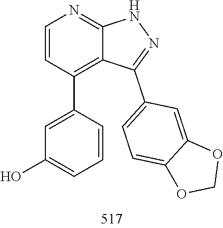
N1C2=NC=CC(C3=CC(O)=CC=C3)=C2C(C2=CC=C3C(=C2)OCO3)=N1
